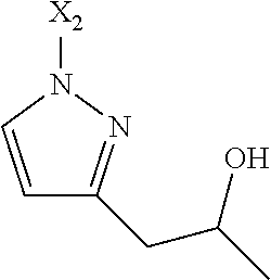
[X2]N1C=CC(CC(C)O)=N1
